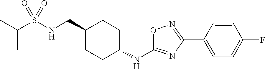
C1(CNS(C(C)C)(=O)=O)CCC(NC2=NC(C3=CC=C(F)C=C3)=NO2)CC1
